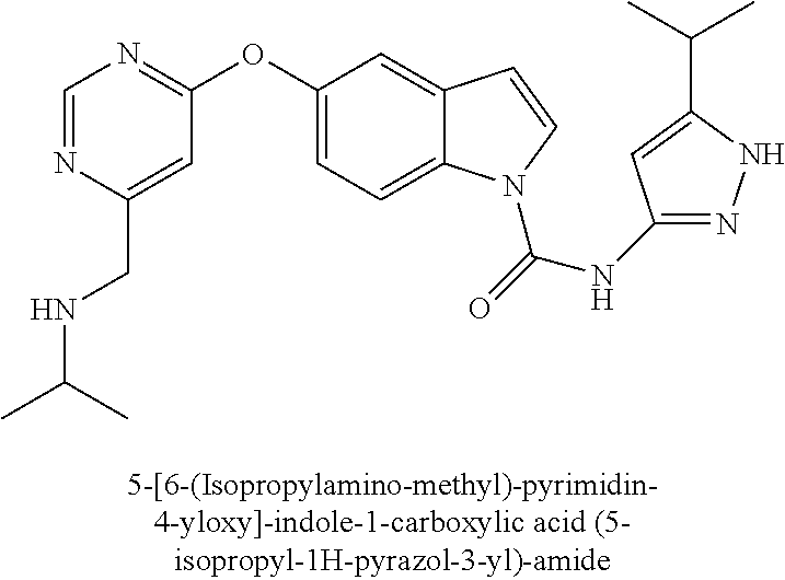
C1=NC(CNC(C)C)=CC(OC2=CC=C3C(=C2)C=CN3C(=O)NC2=NNC(C(C)C)=C2)=N1
